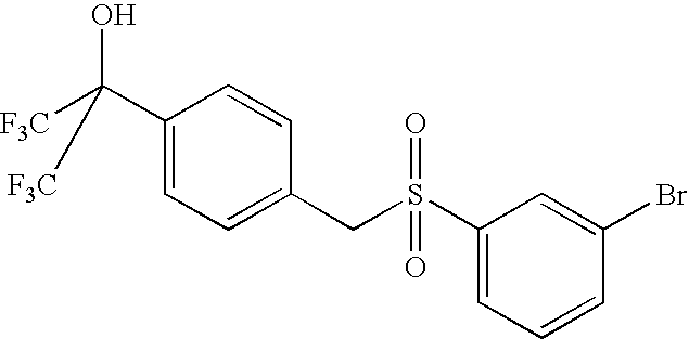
C1(C(O)([F3C])[F3C])=CC=C(CS(C2=CC=CC(Br)=C2)(=O)=O)C=C1
